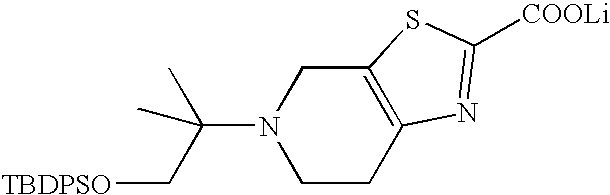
N1(C(C[TBDPSO])(C)C)CCC2=C(C1)SC([COOLi])=N2
